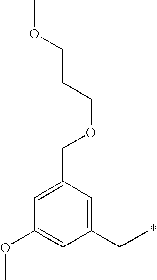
C1(CC)=CC(COCCCOC)=CC(OC)=C1
